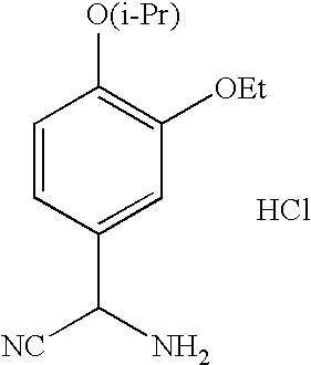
C1=CC(C([NC])N)=CC([OEt])=C1[O(i-Pr)].Cl
